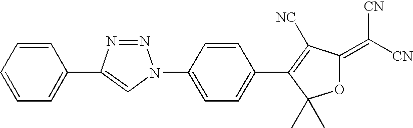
C1=CC=CC(C2=CN(C3=CC=C(C4=C([NC])C(=C([CN])[CN])OC4(C)C)C=C3)N=N2)=C1
